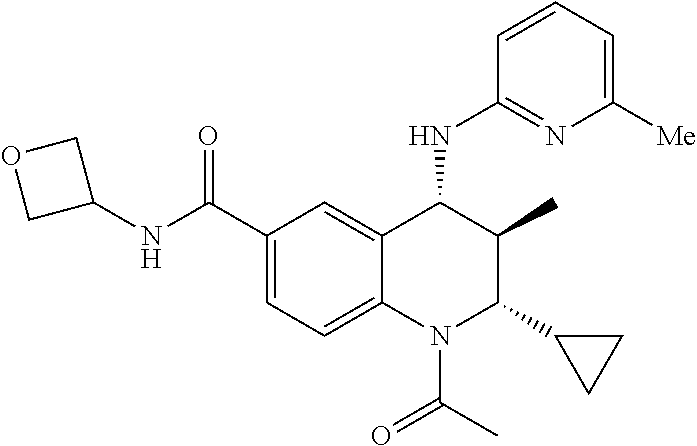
C1=CC=C([Me])N=C1NC1C(C)C(C2CC2)N(C(=O)C)C2=CC=C(C(NC3COC3)=O)C=C12
